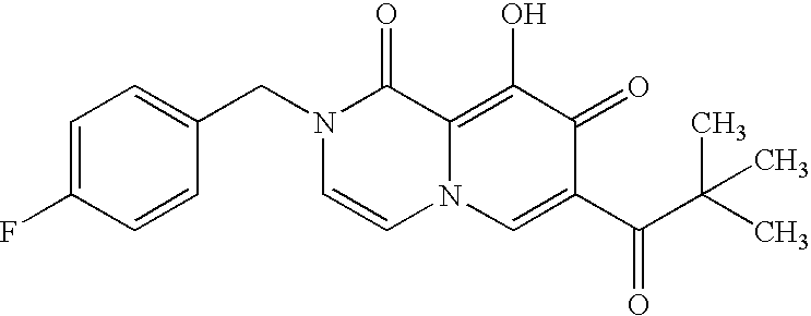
C1=C(F)C=CC(CN2C=CN3C(=C(O)C(=O)C(C(C(C)(C)C)=O)=C3)C2=O)=C1
